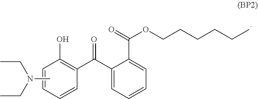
C1=CC(C(C2=CC=CC=C2C(OCCCCCC)=O)=O)=C(O)C=C1.CN(CC)CC
